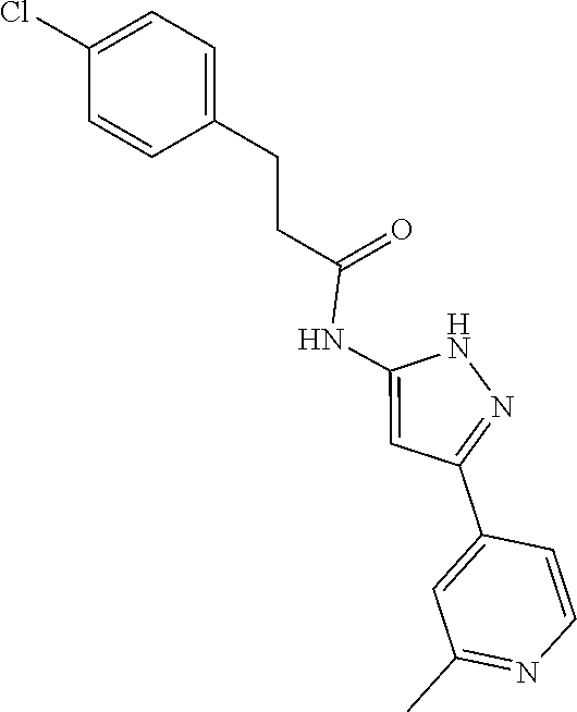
N1C(NC(CCC2=CC=C(Cl)C=C2)=O)=CC(C2=CC(C)=NC=C2)=N1
